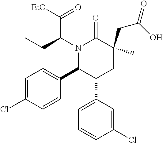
N1(C(CC)C([EtO])=O)C(C2=CC=C(Cl)C=C2)C(C2=CC=CC(Cl)=C2)CC(CC(=O)O)(C)C1=O
